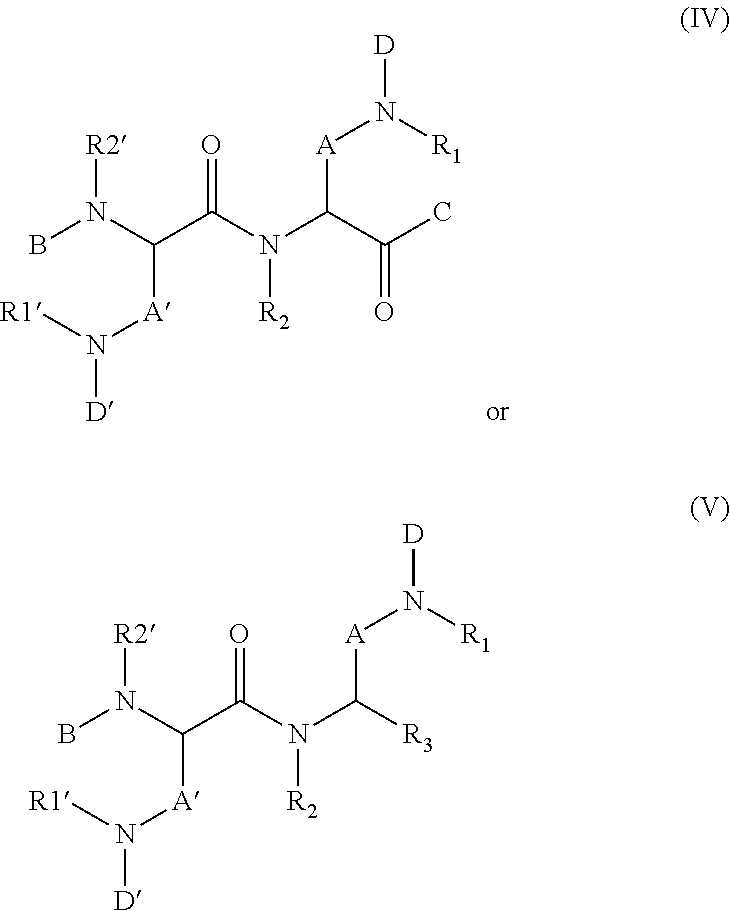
BN(C([A]N([R1])[D])C(N([R2])C(C(=O)C)[A]N([R1])[D])=O)[R2].BN(C([A]N([R1])[D])C(N([R2])C([R3])[A]N([R1])[D])=O)[R2]
